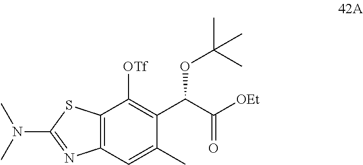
[OTf]C1=C(C(OC(C)(C)C)C([OEt])=O)C(C)=CC2=C1SC(N(C)C)=N2
